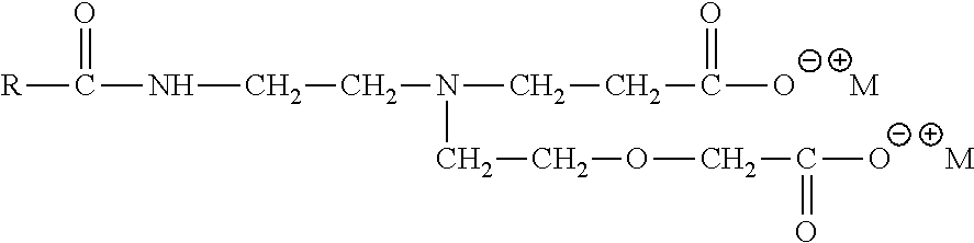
[R]C(=O)NCCN(CCOCC(=O)[O-])CCC(=O)[O-].[M].[M]
